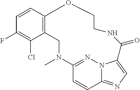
C12=C(C=CC(F)=C1Cl)OCCNC(=O)C1=CN=C3C=CC(=NN31)N(C)C2
